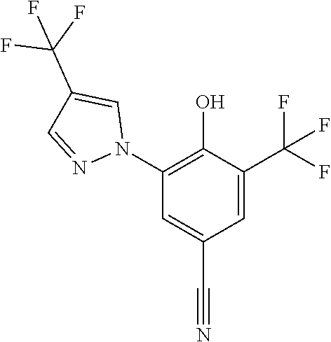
C1=C(C(F)(F)F)C(O)=C(N2C=C(C(F)(F)F)C=N2)C=C1C#N
